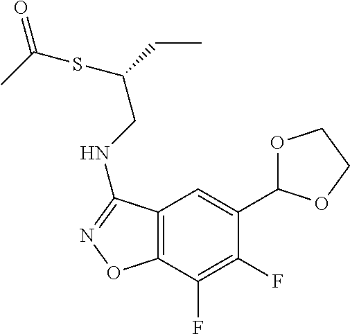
C12=C(C(F)=C(F)C(C3OCCO3)=C1)ON=C2NCC(CC)SC(C)=O
